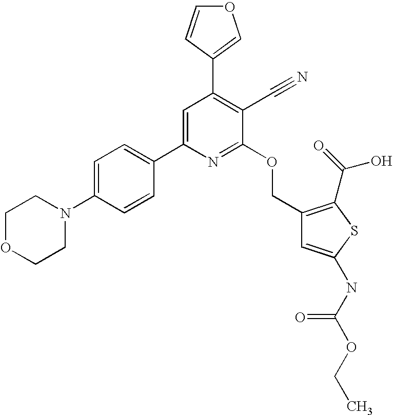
C1OCCN(C2=CC=C(C3=CC(C4=COC=C4)=C(C#N)C(OCC4=C(C(=O)O)SC(NC(OCC)=O)=C4)=N3)C=C2)C1
